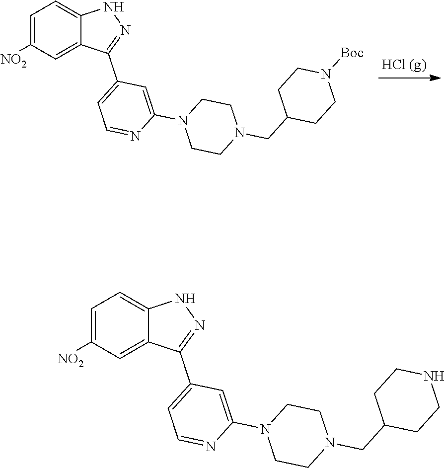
N1=C(C2=CC=NC(N3CCN(CC4CCNCC4)CC3)=C2)C2=CC([NO2])=CC=C2N1.N1=C(C2=CC=NC(N3CCN(CC4CCN([Boc])CC4)CC3)=C2)C2=CC([NO2])=CC=C2N1
